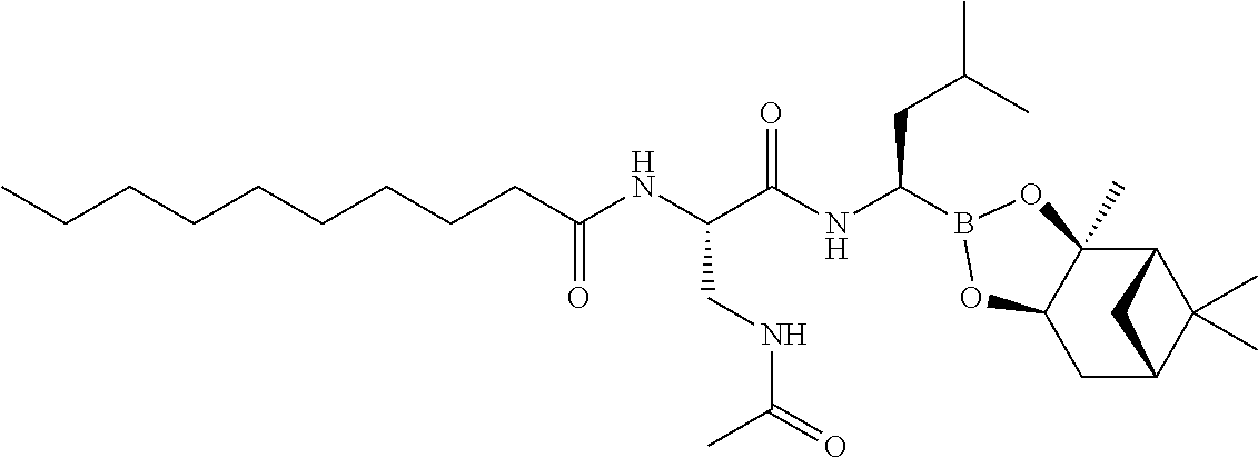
C(C(NC(CC(C)C)B1OC2(C)C3C(C)(C)C(CC2O1)C3)=O)(CNC(=O)C)NC(CCCCCCCCC)=O
